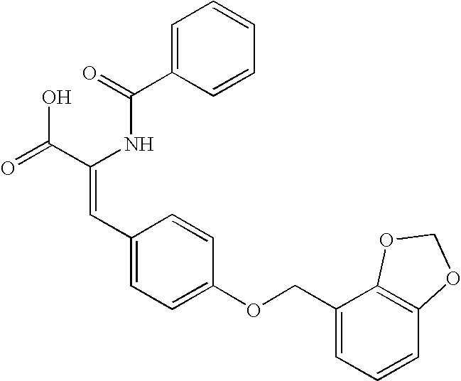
C(=O)(NC(C(=O)O)=CC1=CC=C(OCC2=CC=CC3=C2OCO3)C=C1)C1=CC=CC=C1
